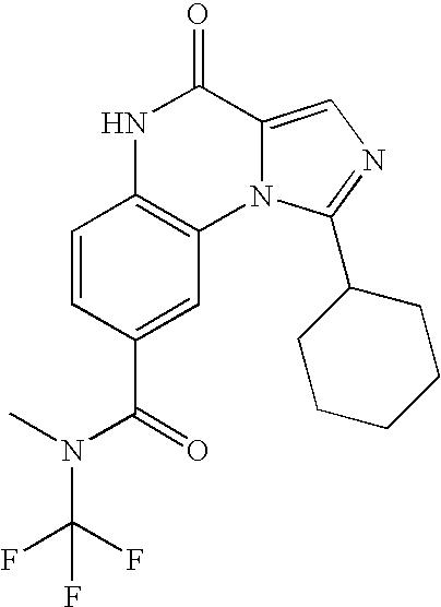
C1=CC(C(=O)N(C)C(F)(F)F)=CC2=C1NC(=O)C1=CN=C(C3CCCCC3)N21
